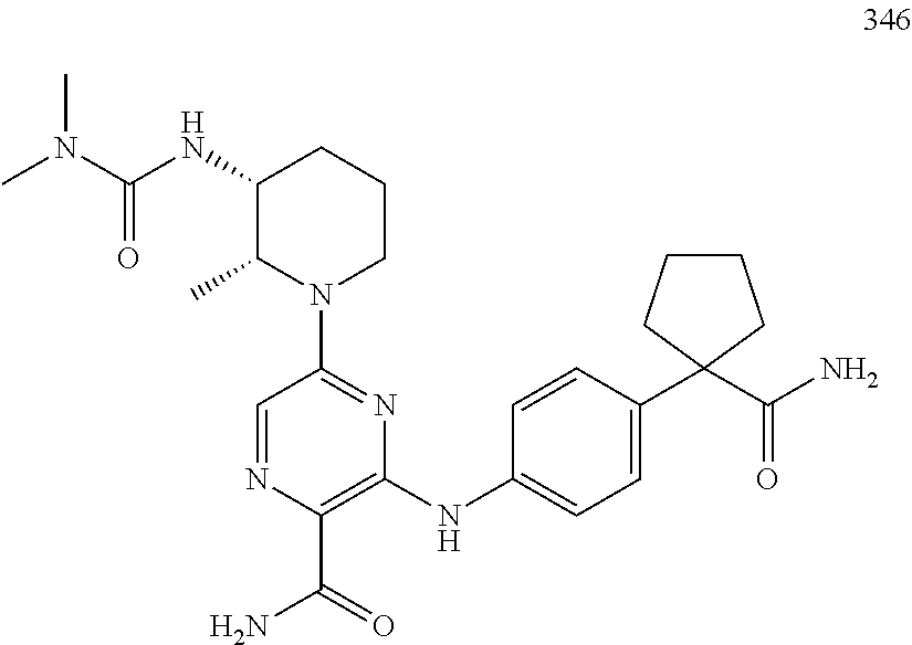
C1=NC(C(=O)N)=C(NC2=CC=C(C3(C(N)=O)CCCC3)C=C2)N=C1N1CCCC(NC(N(C)C)=O)C1C
